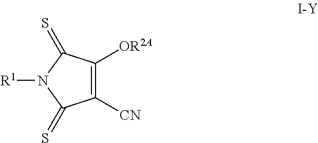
C1([CN])=C([OR2A])C(=S)N([R1])C1=S
